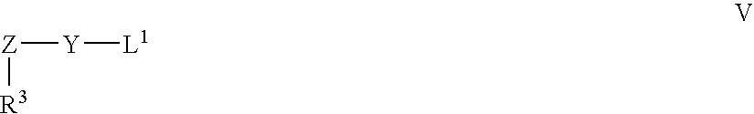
[Z]([Y][L1])[R3]
